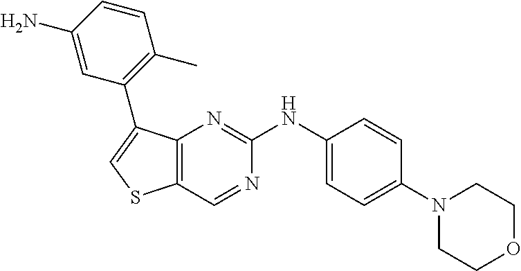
C1(N2CCOCC2)=CC=C(NC2=NC3=C(C=N2)SC=C3C2=C(C)C=CC(N)=C2)C=C1
